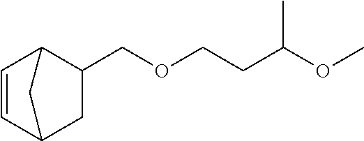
C1=CC2CC(COCCC(OC)C)C1C2
